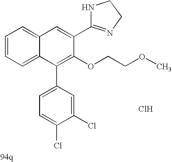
C1=C(C2=NCCN2)C(OCCOC)=C(C2=CC=C(Cl)C(Cl)=C2)C2=CC=CC=C12.Cl
